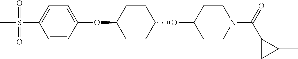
C1=CC(OC2CCC(OC3CCN(C(=O)C4CC4C)CC3)CC2)=CC=C1S(C)(=O)=O
